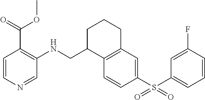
C1=CC(S(C2=CC=CC(F)=C2)(=O)=O)=CC2=C1C(CNC1=C(C(OC)=O)C=CN=C1)CCC2
